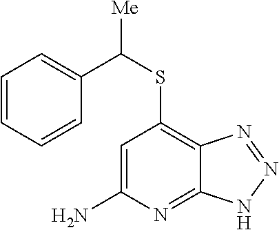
C1=CC=CC(C(SC2=C3C(=NC(N)=C2)NN=N3)[Me])=C1
